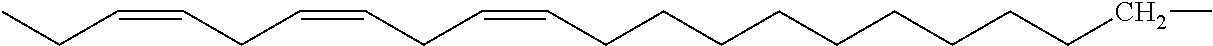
CCC=CCC=CCC=CCCCCCCCCCCC
